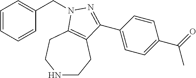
C1=CC=CC(CN2C3=C(CCNCC3)C(C3=CC=C(C(=O)C)C=C3)=N2)=C1
